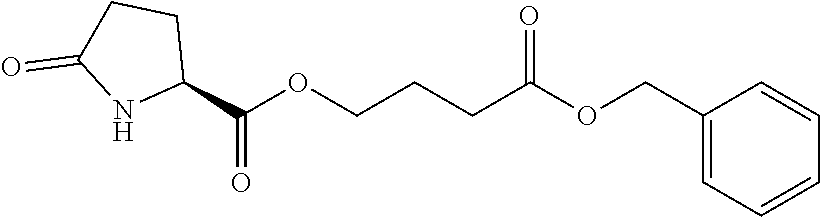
C1(COC(CCCOC(C2CCC(=O)N2)=O)=O)=CC=CC=C1
